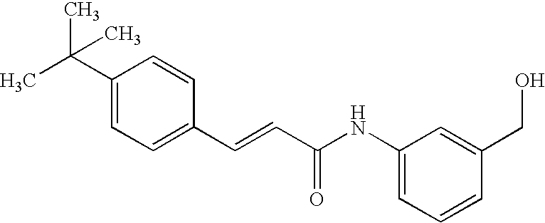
C1(C=CC(=O)NC2=CC=CC(CO)=C2)=CC=C(C(C)(C)C)C=C1
